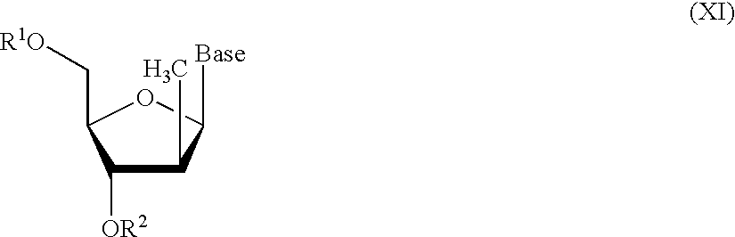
C1([OR2])C(C[R1O])OC([Base])C1C
